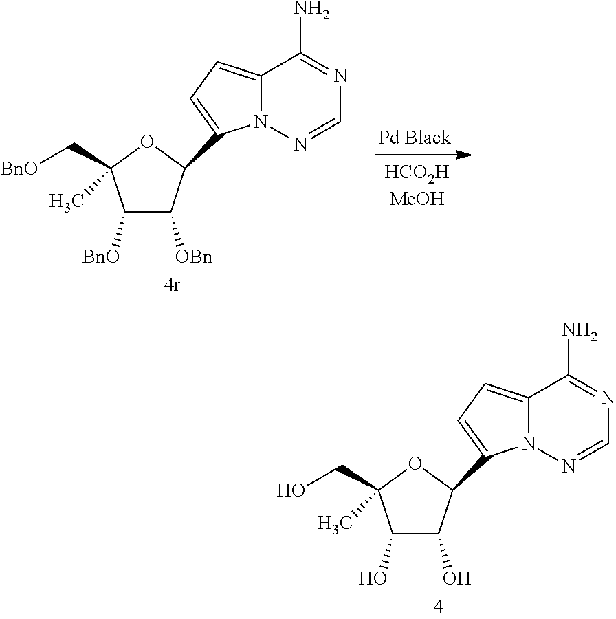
C12=CC=C(C3C(O)C(O)C(C)(CO)O3)N1N=CN=C2N.C12=CC=C(C3C([OBn])C([BnO])C(C)(C[BnO])O3)N1N=CN=C2N
